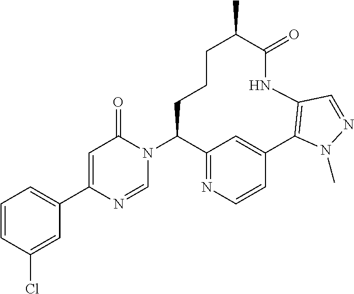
C1=CC(Cl)=CC(C2=CC(=O)N(C3C4=NC=CC(=C4)C4=C(NC(=O)C(C)CCC3)C=NN4C)C=N2)=C1
